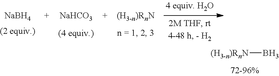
[(H3-n)RnN]B.[NaBH4].[(2 equiv.)].[NaHCO3]
